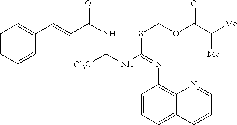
C1=CC=CC(C=CC(NC(NC(SCOC(C([Me])[Me])=O)=NC2=C3C(=CC=C2)C=CC=N3)[Cl3C])=O)=C1
